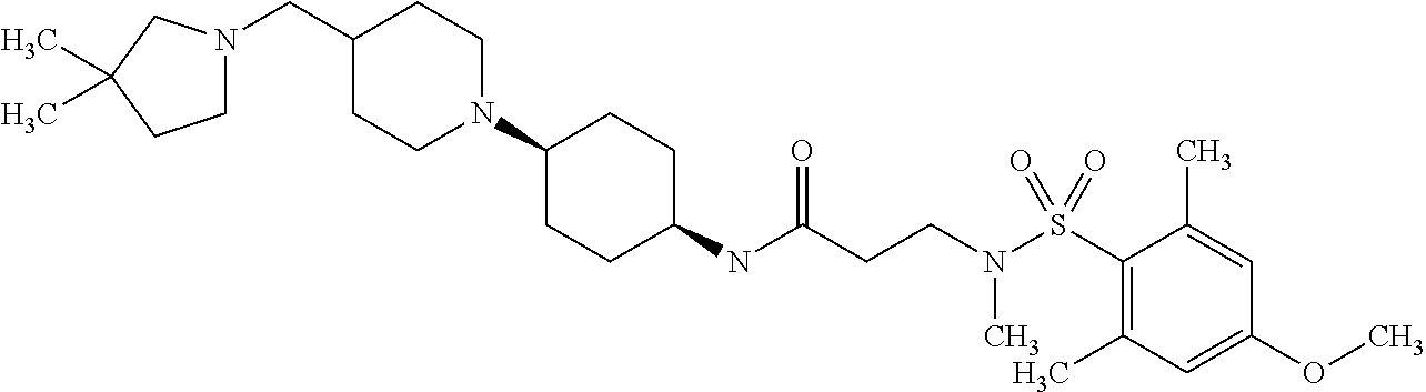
N(C(CCN(S(C1=C(C)C=C(OC)C=C1C)(=O)=O)C)=O)C1CCC(N2CCC(CN3CCC(C)(C)C3)CC2)CC1
